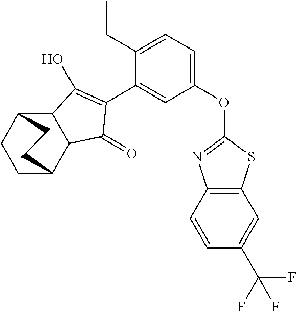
C12C(C3CCC1CC3)C(=O)C(C1=CC(OC3=NC4=C(S3)C=C(C(F)(F)F)C=C4)=CC=C1CC)=C2O
